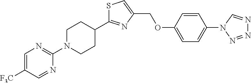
S1C(C2CCN(C3=NC=C([F3C])C=N3)CC2)=NC(COC2=CC=C(N3C=NN=N3)C=C2)=C1
